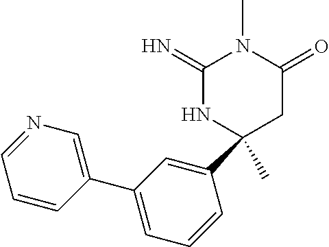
C1(=N)NC(C)(C2=CC(C3=CN=CC=C3)=CC=C2)CC(=O)N1C
